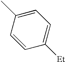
C1=CC(C)=CC=C1[Et]
